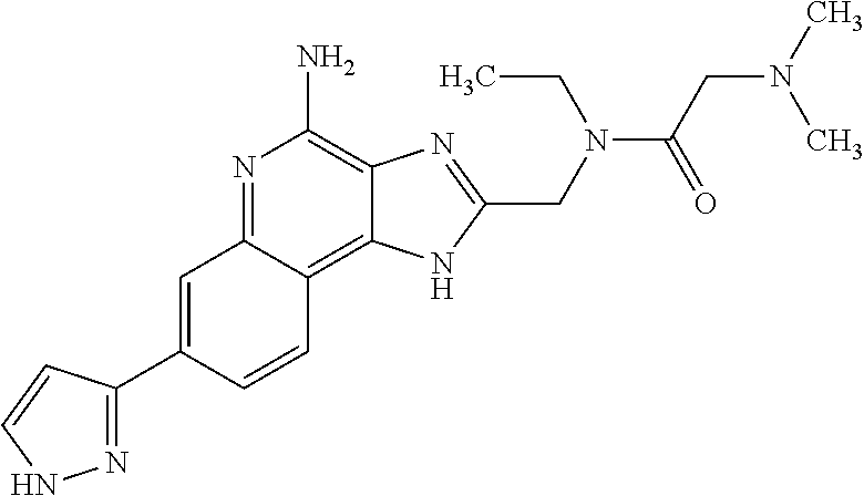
C1=C(C2=NNC=C2)C=CC2=C3C(=C(N)N=C12)N=C(CN(CC)C(CN(C)C)=O)N3
